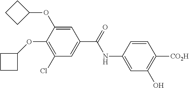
C1=C(NC(=O)C2=CC(Cl)=C(OC3CCC3)C(OC3CCC3)=C2)C=CC([CO2H])=C1O
